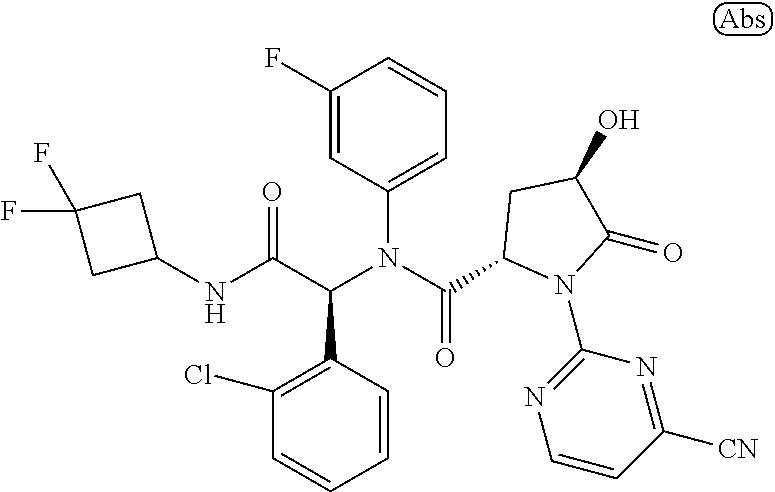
C1=CC(C(C(NC2CC(F)(F)C2)=O)N(C(=O)C2N(C3=NC=CC([CN])=N3)C(=O)C(O)C2)C2=CC=CC(F)=C2)=C(Cl)C=C1
